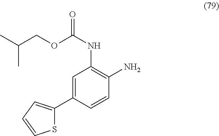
C1=C(C2=CC=CS2)C=CC(N)=C1NC(=O)OCC(C)C
